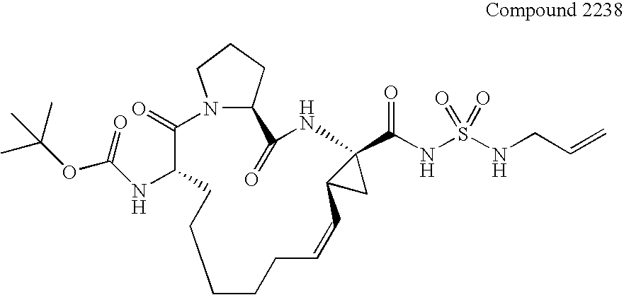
C1CCC=CC2CC2(C(NS(=O)(=O)NCC=C)=O)NC(=O)C2CCCN2C(=O)C(NC(OC(C)(C)C)=O)CC1
